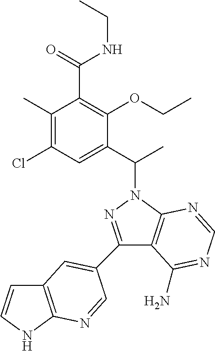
C1(C2=CC3=C(NC=C3)N=C2)=NN(C(C2=CC(Cl)=C(C)C(C(=O)NCC)=C2OCC)C)C2=C1C(N)=NC=N2
